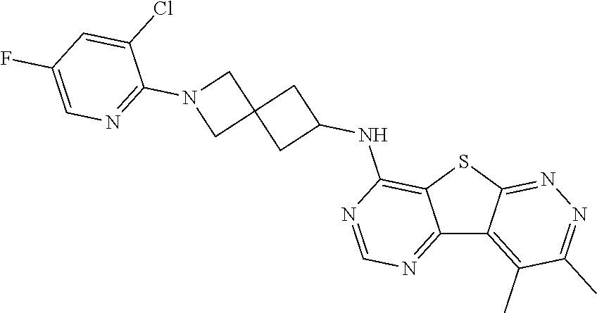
C12=NC=NC(NC3CC4(C3)CN(C3=NC=C(F)C=C3Cl)C4)=C1SC1=NN=C(C)C(C)=C21
